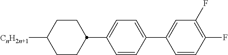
C1=CC(F)=C(F)C=C1C1=CC=C(C2CCC([CnH2n+1])CC2)C=C1
